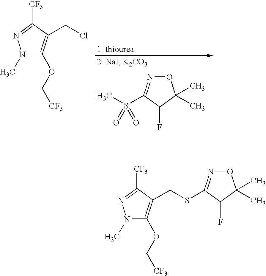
O1N=C(S(C)(=O)=O)C(F)C1(C)C.N1(C)C(OC[CF3])=C(CCl)C([CF3])=N1.N1(C)C(OC[CF3])=C(CSC2=NOC(C)(C)C2F)C([CF3])=N1
